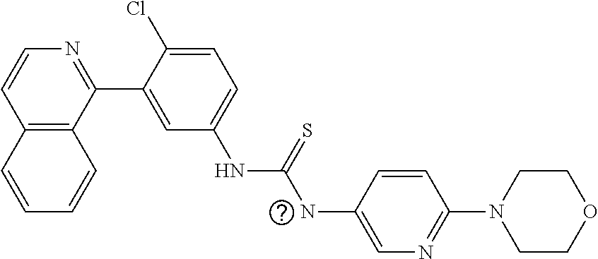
C12=C(C(C3=CC(NC(=S)NC4=CN=C(N5CCOCC5)C=C4)=CC=C3Cl)=NC=C1)C=CC=C2
